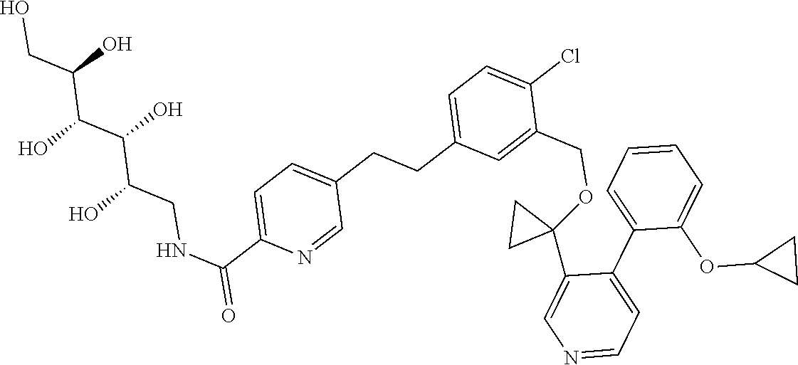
C1=C(C(=O)NCC(C(C(C(CO)O)O)O)O)N=CC(CCC2=CC=C(Cl)C(COC3(C4=CN=CC=C4C4=CC=CC=C4OC4CC4)CC3)=C2)=C1
